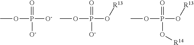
O(P(=O)([O-])[O-])C.O(P(=O)(O[R13])[O-])C.O(P(=O)(O[R13])O[R14])C
